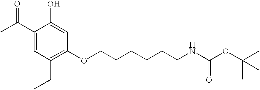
C(CCCCCNC(=O)OC(C)(C)C)OC1=C(CC)C=C(C(C)=O)C(O)=C1
